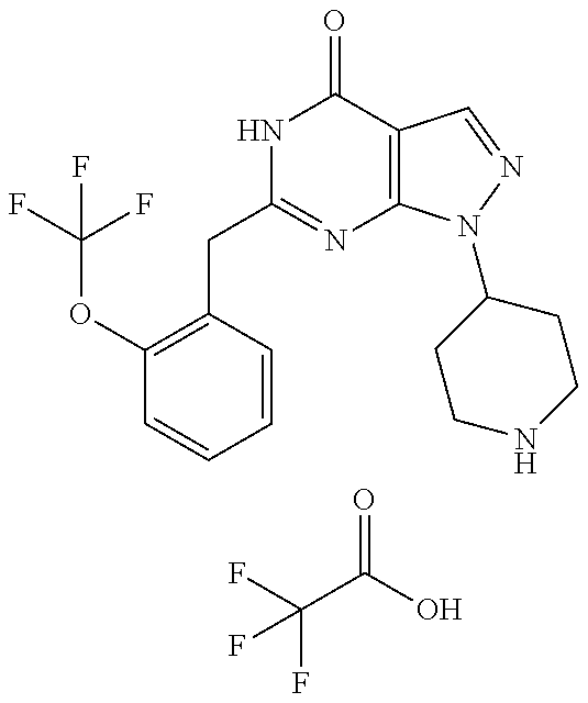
C1(OC(F)(F)F)=C(CC2=NC3=C(C(=O)N2)C=NN3C2CCNCC2)C=CC=C1.FC(F)(C(=O)O)F
